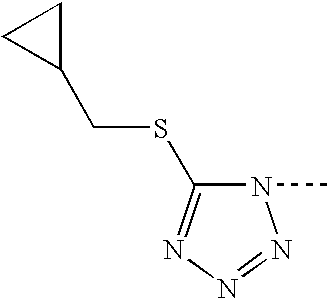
N1(C)C(SCC2CC2)=NN=N1
